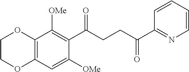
C12=C(C=C([OMe])C(C(CCC(C3=NC=CC=C3)=O)=O)=C1[OMe])OCCO2
